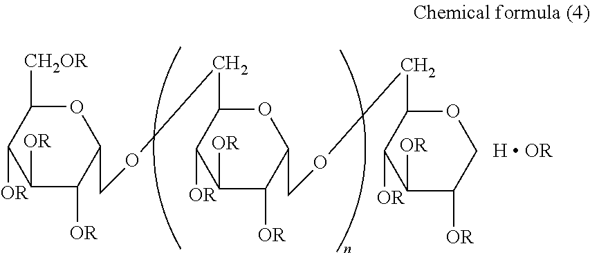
C1([OR])C([OR])C(COCC2OC(COCC3OCC([OR])C([OR])C3[OR])C([OR])C([OR])C2[OR])OC([CH2OR])C1[OR].[H  OR]
